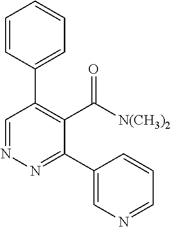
N1=CC(C2=CC=CC=C2)=C(C(=O)[N(CH3)2])C(C2=CN=CC=C2)=N1
